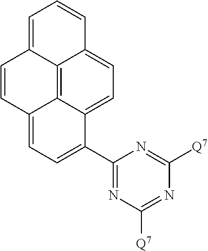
C12=C3C4=CC=C1C=CC=C2C=CC3=CC=C4C1=NC([Q7])=NC([Q7])=N1
